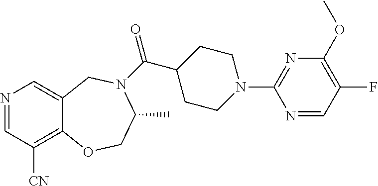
N1=CC([CN])=C2C(=C1)CN(C(=O)C1CCN(C3=NC(OC)=C(F)C=N3)CC1)C(C)CO2
